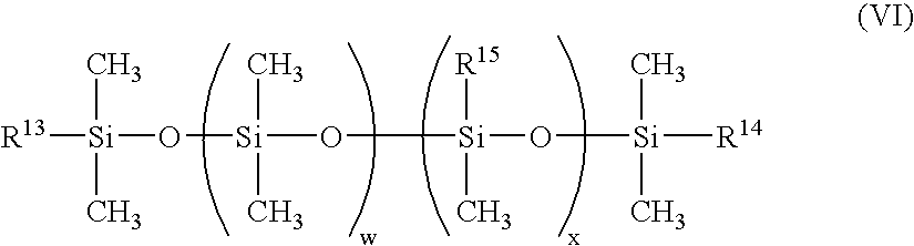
[R13][Si](C)(C)O[Si](O[Si](O[Si](C)(C)[R14])(C)[R15])(C)C
